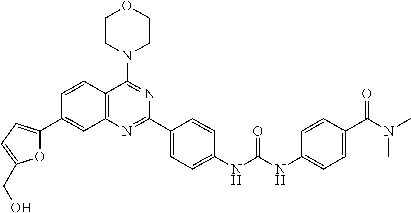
C1=CC2=C(C=C1C1=CC=C(CO)O1)N=C(C1=CC=C(NC(NC3=CC=C(C(N(C)C)=O)C=C3)=O)C=C1)N=C2N1CCOCC1
